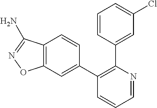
C1=CC(C2=C(C3=CC4=C(C=C3)C(N)=NO4)C=CC=N2)=CC(Cl)=C1
